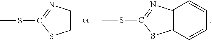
CSC1=NC2=C(S1)C=CC=C2.CSC1=NCCS1
